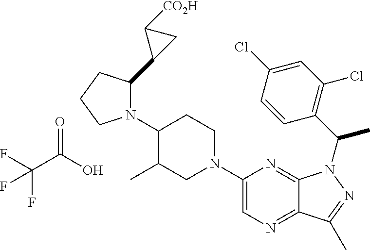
N1(C2C(C)CN(C3=CN=C4C(=N3)N(C(C)C3=C(Cl)C=C(Cl)C=C3)N=C4C)CC2)C(C2C([CO2H])C2)CCC1.C(C(O)=O)(F)(F)F
